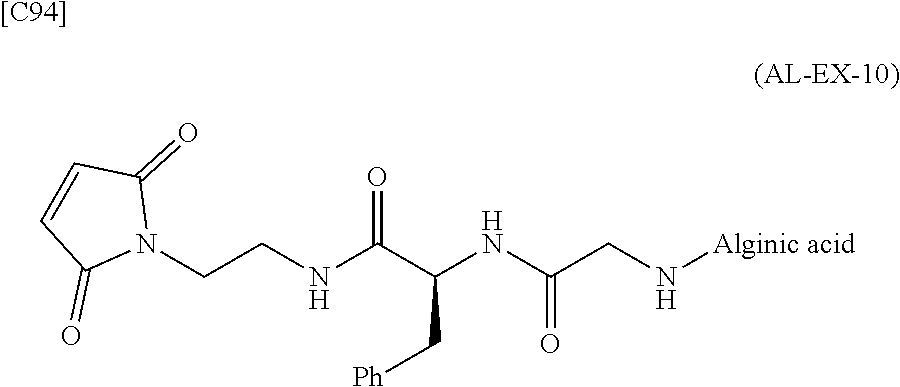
C(NC(C(NC(CN[Alginic acid])=O)C[Ph])=O)CN1C(=O)C=CC1=O.[[C94]]
